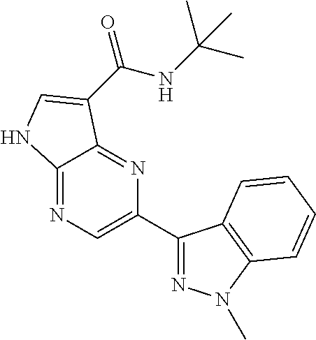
C12=NC=C(C3=NN(C)C4=C3C=CC=C4)N=C1C(C(NC(C)(C)C)=O)=CN2
